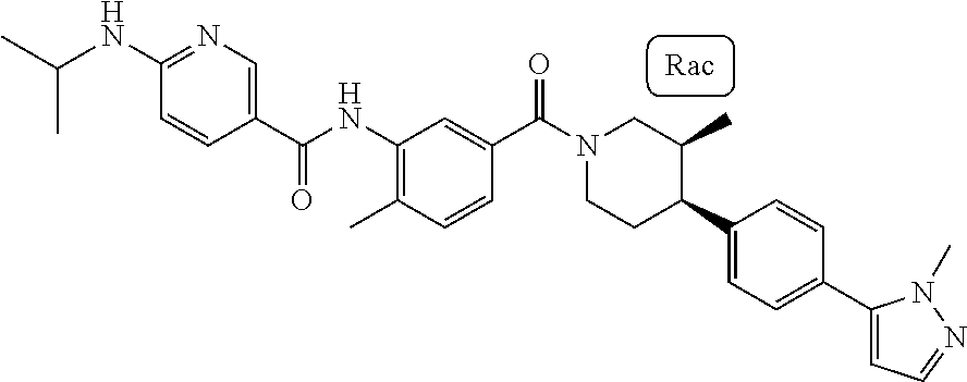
C1(NC(C)C)=NC=C(C(NC2=C(C)C=CC(C(N3CCC(C4=CC=C(C5=CC=NN5C)C=C4)C(C)C3)=O)=C2)=O)C=C1
